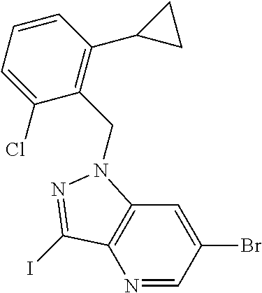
N1=CC(Br)=CC2=C1C(I)=NN2CC1=C(C2CC2)C=CC=C1Cl
